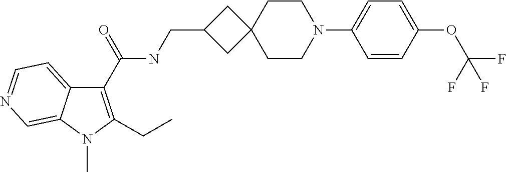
C1(C(NCC2CC3(C2)CCN(C2=CC=C(OC(F)(F)F)C=C2)CC3)=O)=C(CC)N(C)C2=CN=CC=C12
